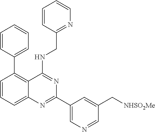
C1=CC(C2=C3C(=CC=C2)N=C(C2=CN=CC(C[NHSO2Me])=C2)N=C3NCC2=NC=CC=C2)=CC=C1
